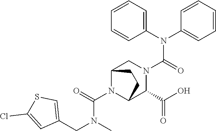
C(N1C2C(C(O)=O)N(C(N(C3=CC=CC=C3)C3=CC=CC=C3)=O)CC1CC2)(=O)N(CC1=CSC(Cl)=C1)C
